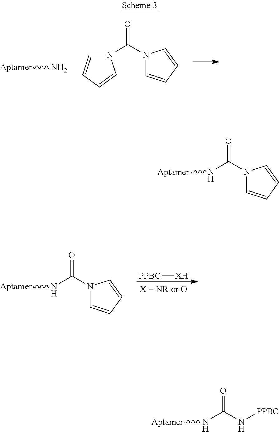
[Aptamer]N.N1(C(N2C=CC=C2)=O)C=CC=C1.[PPBC][XH].[Aptamer]NC(=O)N1C=CC=C1.O=C(N1C=CC=C1)N[Aptamer].[Aptamer]NC(=O)N[PPBC]
